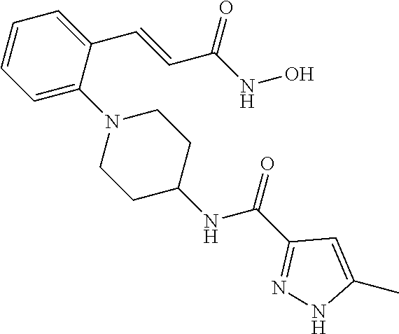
C1=C(N2CCC(NC(=O)C3=NNC(C)=C3)CC2)C(C=CC(NO)=O)=CC=C1
